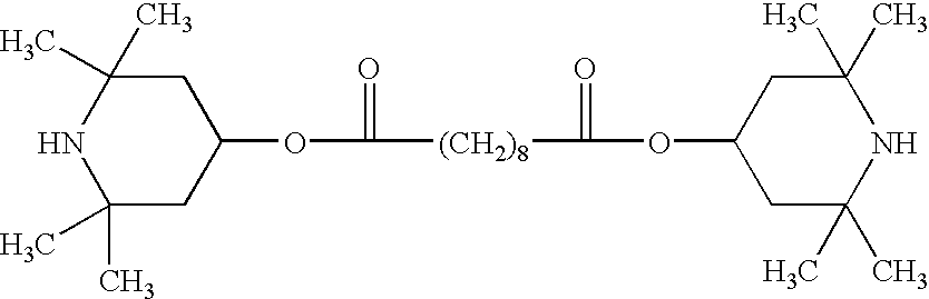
C1C(C)(C)NC(C)(C)CC1OC(=O)[(CH2)8]C(OC1CC(C)(C)NC(C)(C)C1)=O
